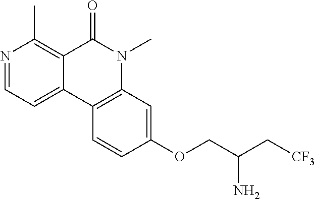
N1=CC=C2C(=C1C)C(=O)N(C)C1=C2C=CC(OCC(C[CF3])N)=C1
